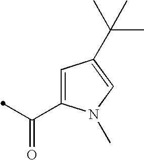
C1=C(C(=O)C)N(C)C=C1C(C)(C)C
